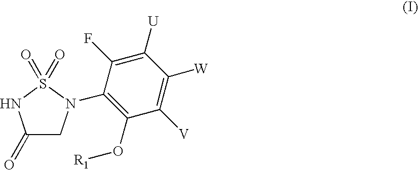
C1([U])=C(F)C(N2CC(=O)NS2(=O)=O)=C(O[R1])C([V])=C1[W]
